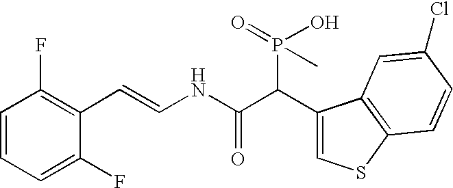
C1=CC=C(F)C(C=CNC(C(C2=CSC3=C2C=C(Cl)C=C3)P(O)(C)=O)=O)=C1F
